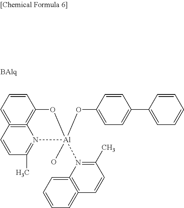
C1=CC=C2=C3=C1O[Al](O)(OC1=CC=C(C4=CC=CC=C4)C=C1)(N1=C(C)C=CC4=C1=CC=CC=4)N3=C(C)C=C2
